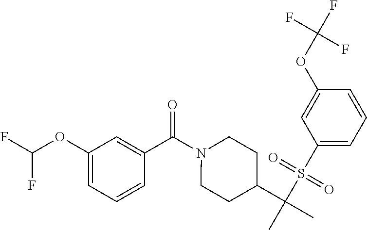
C1(OC(F)F)=CC=CC(C(N2CCC(C(C)(S(C3=CC=CC(OC(F)(F)F)=C3)(=O)=O)C)CC2)=O)=C1
